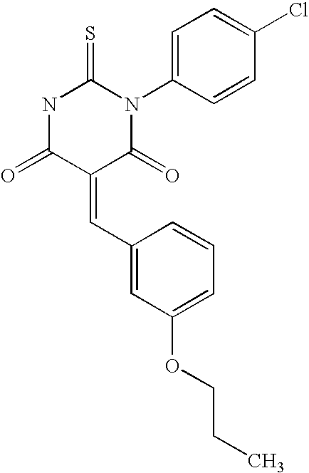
O=C1C(=CC2=CC(OCCC)=CC=C2)C(=O)N(C2=CC=C(Cl)C=C2)C(=S)N1
